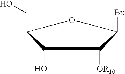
C1(O)C(CO)OC([Bx])C1[OR10]
